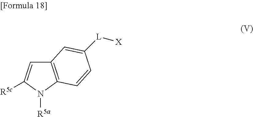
C12=C(N([R5a])C([R5c])=C1)C=CC([L][X])=C2
